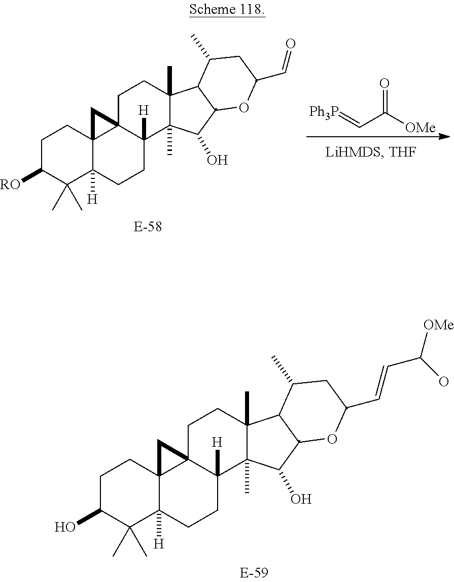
[Ph3P]=CC([OMe])=O.C1CC23C([H])(C(C)(C)C1[RO])CCC1([H])C2(CCC2(C)C1(C)C(O)C1C2C(C)CC(C=O)O1)C3.C1CC23C([H])(C(C)(C)C1O)CCC1([H])C2(CCC2(C)C1(C)C(O)C1C2C(C)CC(C=CC([OMe])O)O1)C3
